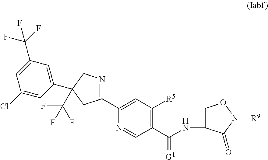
C1(C2=CC([R5])=C(C(NC3CON([R9])C3=O)=[G1])C=N2)=NCC(C(F)(F)F)(C2=CC(C(F)(F)F)=CC(Cl)=C2)C1
